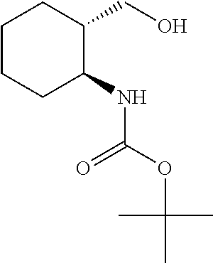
C1CCC(NC(OC(C)(C)C)=O)C(CO)C1
